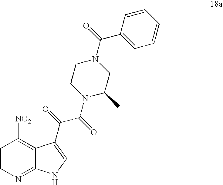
C1=CN=C2C(=C1[NO2])C(C(=O)C(=O)N1C(C)CN(C(=O)C3=CC=CC=C3)CC1)=CN2
